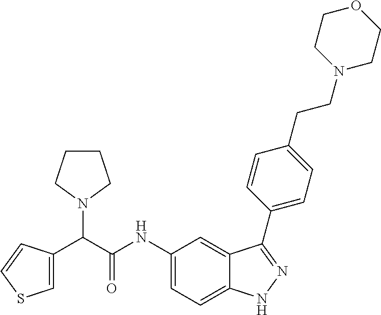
C1(NC(C(C2=CSC=C2)N2CCCC2)=O)=CC=C2C(=C1)C(C1=CC=C(CCN3CCOCC3)C=C1)=NN2
